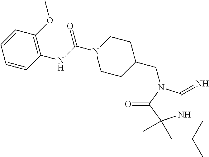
C1C(CN2C(=N)NC(C)(CC(C)C)C2=O)CCN(C(NC2=C(OC)C=CC=C2)=O)C1
